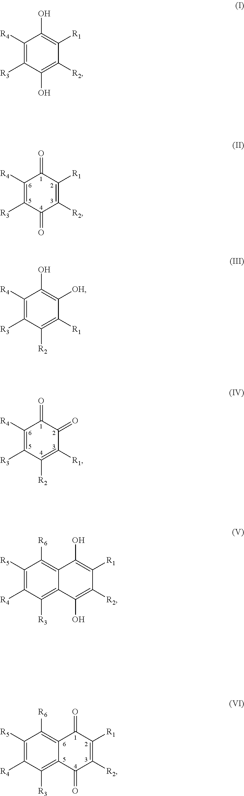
C1([R4])=C([R3])C(=O)C([R2])=C([R1])C1=O.C1([R4])=C([R3])C([R2])=C([R1])C(=O)C1=O.C1([R5])=C([R4])C([R3])=C2C(=C1[R6])C(=O)C([R1])=C([R2])C2=O.C1([R4])=C([R3])C(O)=C([R2])C([R1])=C1O.C1([R4])=C([R3])C([R2])=C([R1])C([OH])=C1O.C1([R5])=C([R4])C([R3])=C2C(=C1[R6])C(O)=C([R1])C([R2])=C2O
